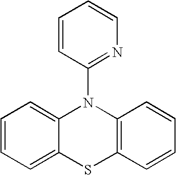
C1=CC=C2C(=C1)N(C1=NC=CC=C1)C1=C(S2)C=CC=C1
